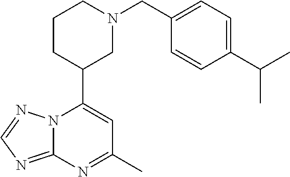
N12C(=NC=N1)N=C(C)C=C2C1CN(CC2=CC=C(C(C)C)C=C2)CCC1
